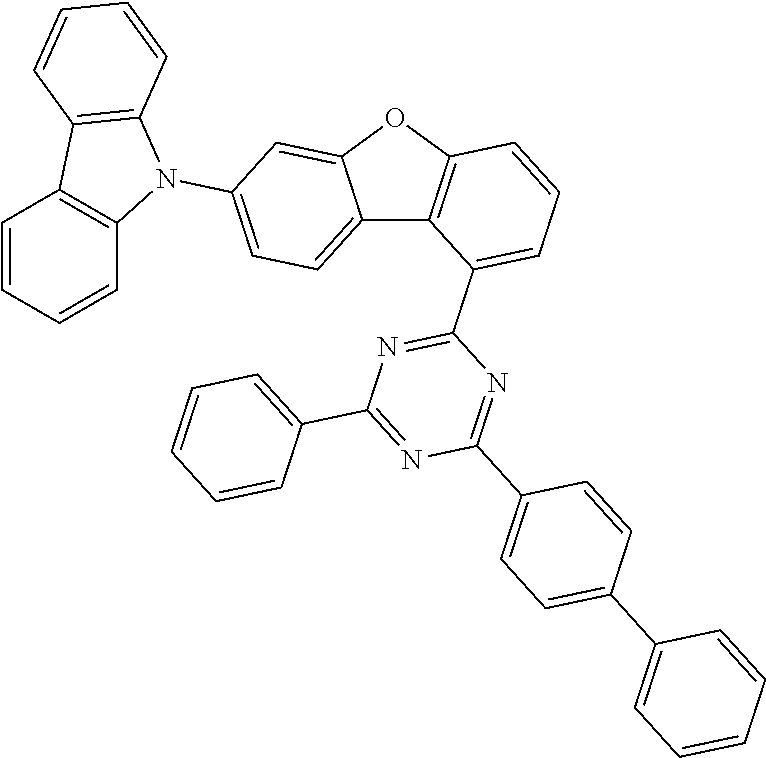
C1=CC2=C(C=C1)N(C1=CC=C3C(=C1)OC1=C3C(C3=NC(C4=CC=CC=C4)=NC(C4=CC=C(C5=CC=CC=C5)C=C4)=N3)=CC=C1)C1=C2C=CC=C1
